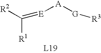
[E]([A][G][R3])=C([R1])[R2]
